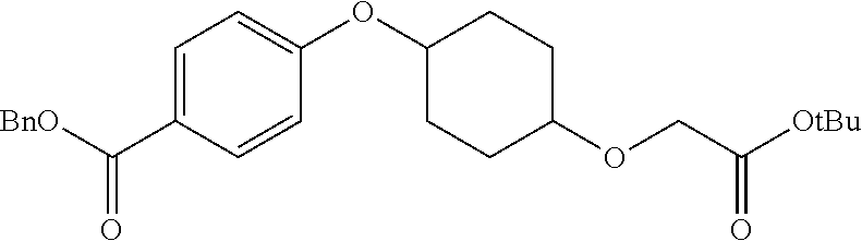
C1=C(C([BnO])=O)C=CC(OC2CCC(OCC(=O)[OtBu])CC2)=C1
